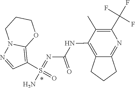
C12=C(NC(N=S(N)(C3=C4N(N=C3)CCCO4)=O)=O)C(C)=C(C(F)(F)F)N=C1CCC2
